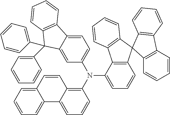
C12=CC=CC=C1C1=CC=CC(N(C3=CC=CC4=C3C3=C(C=CC=C3)C43C4=C(C=CC=C4)C4=C3C=CC=C4)C3=CC=C4C(=C3)C(C3=CC=CC=C3)(C3=CC=CC=C3)C3=C4C=CC=C3)=C1C=C2
